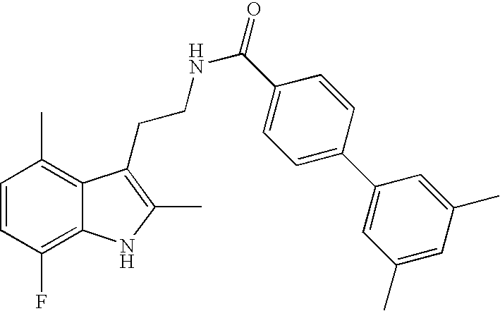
C1=CC(F)=C2C(=C1C)C(CCNC(=O)C1=CC=C(C3=CC(C)=CC(C)=C3)C=C1)=C(C)N2
